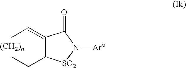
CC=C1C(CC)[SO2]N([Ara])C1=O
